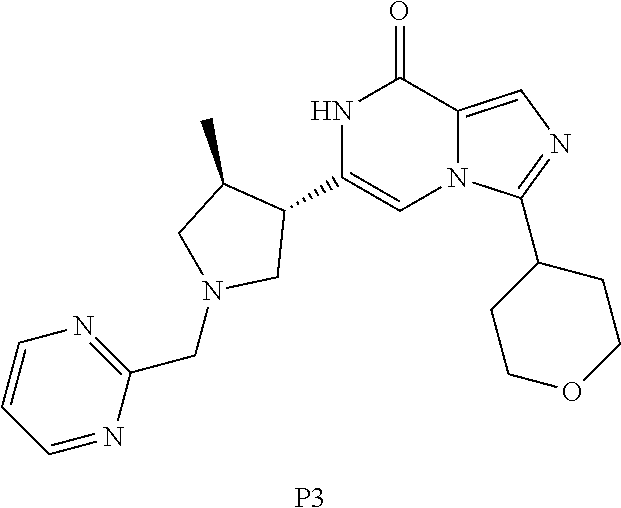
N1C(C2C(C)CN(CC3=NC=CC=N3)C2)=CN2C(=CN=C2C2CCOCC2)C1=O.[P3]
